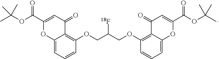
C12=CC=CC(OCC(COC3=C4C(=CC=C3)OC(C(OC(C)(C)C)=O)=CC4=O)[18F])=C1C(=O)C=C(C(OC(C)(C)C)=O)O2
